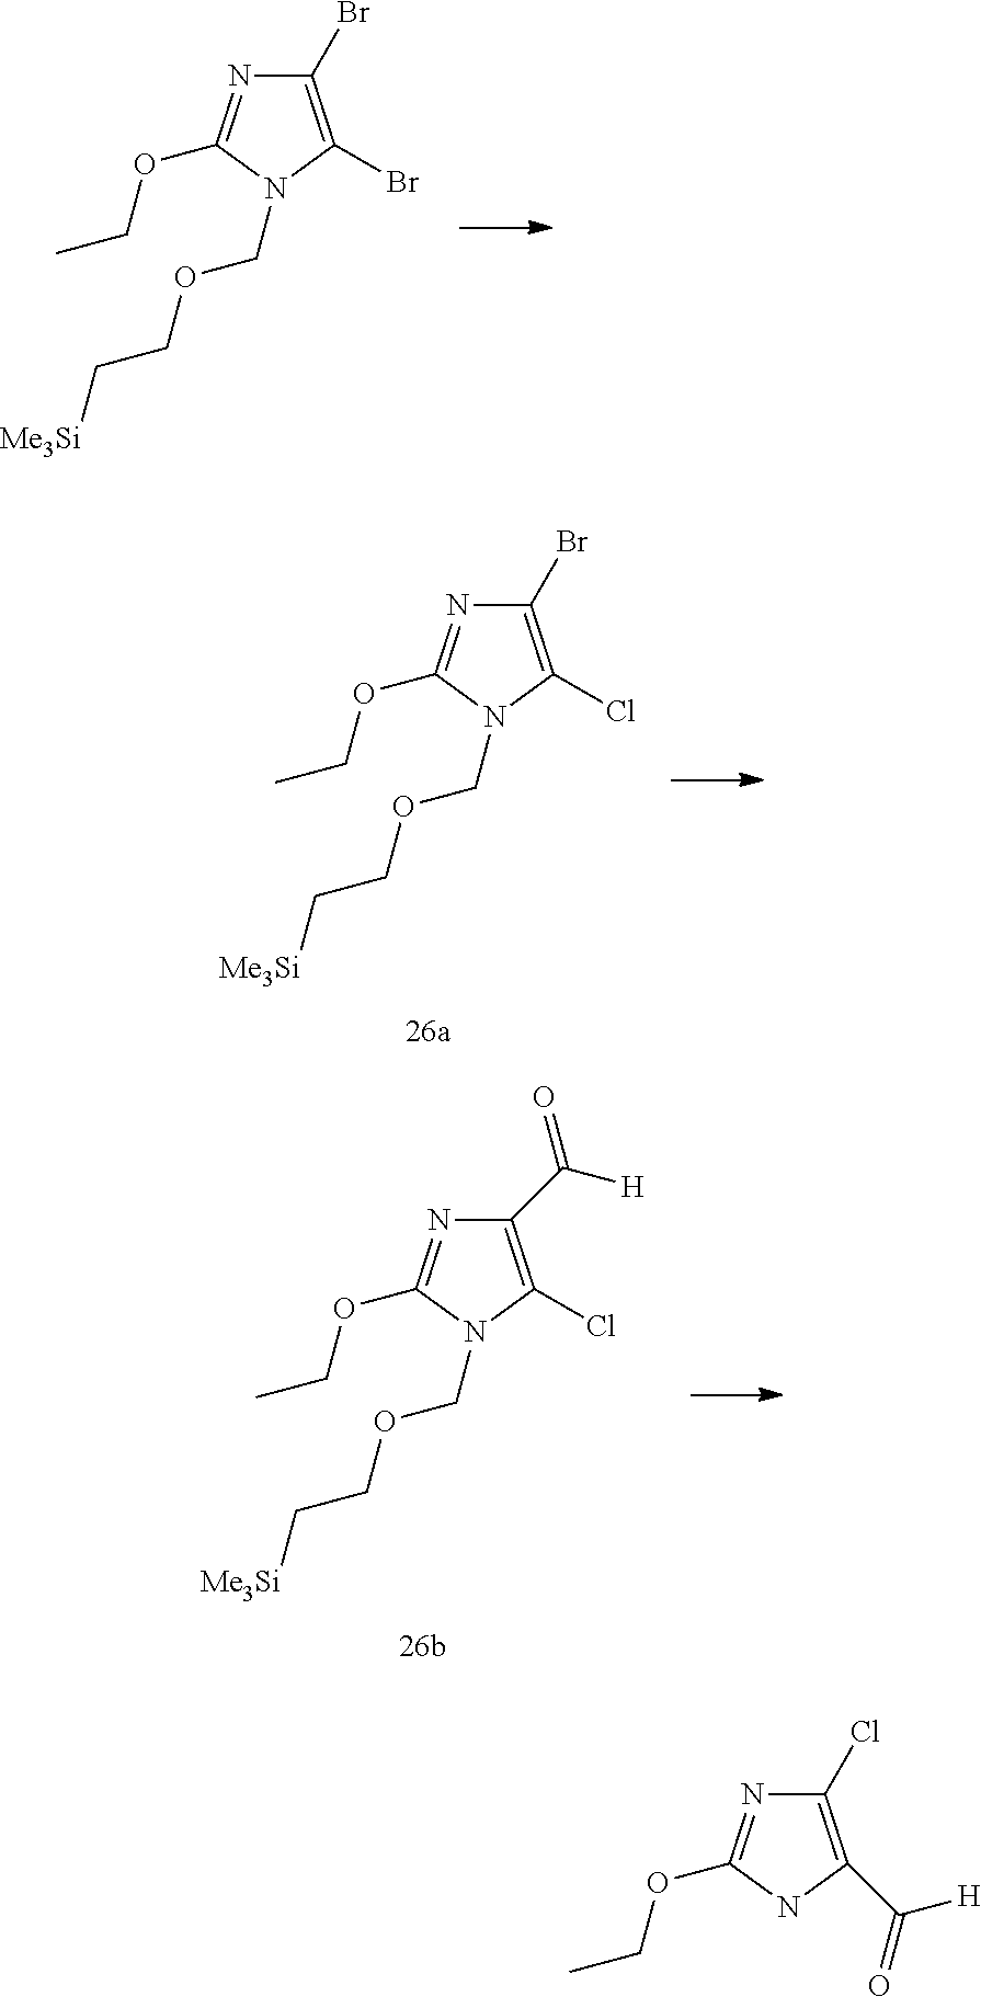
C1(Br)=C(Br)N(COCC[Me3Si])C(OCC)=N1.C1(Br)=C(Cl)N(COCC[Me3Si])C(OCC)=N1.C1(C([H])=O)=C(Cl)N(COCC[Me3Si])C(OCC)=N1.C1(Cl)=C(C(=O)[H])NC(OCC)=N1
